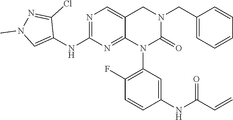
C1=CC(CN2CC3=CN=C(NC4=CN(C)N=C4Cl)N=C3N(C3=C(F)C=CC(NC(C=C)=O)=C3)C2=O)=CC=C1
